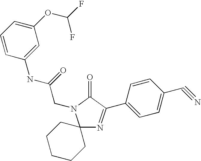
C12(N=C(C3=CC=C(C#N)C=C3)C(=O)N1CC(NC1=CC(OC(F)F)=CC=C1)=O)CCCCC2
